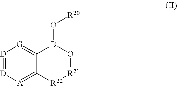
[D]1=[D][A]=C2C(=[G]1)B(O[R20])O[R21][R22]2
